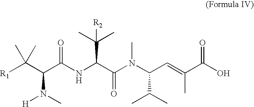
C(C(N([H])C)C(NC(C(=O)N(C)C(C=C(C(O)=O)C)C(C)C)C(C)(C)[R2])=O)([R1])(C)C
